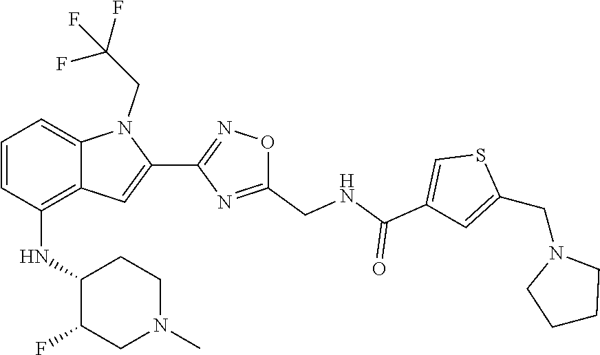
S1C(CN2CCCC2)=CC(C(=O)NCC2=NC(C3=CC4=C(NC5C(F)CN(C)CC5)C=CC=C4N3CC(F)(F)F)=NO2)=C1
